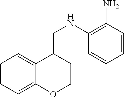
C1=CC=C2C(=C1)C(CNC1=C(N)C=CC=C1)CCO2
